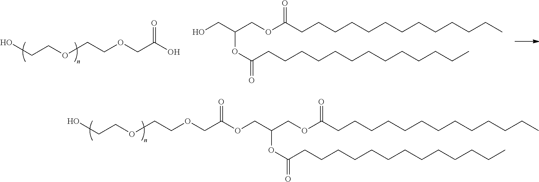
OC(COCCOCCO)=O.C(C(COC(CCCCCCCCCCCCC)=O)OC(CCCCCCCCCCCCC)=O)O.C(C(COC(CCCCCCCCCCCCC)=O)OC(CCCCCCCCCCCCC)=O)OC(COCCOCCO)=O
